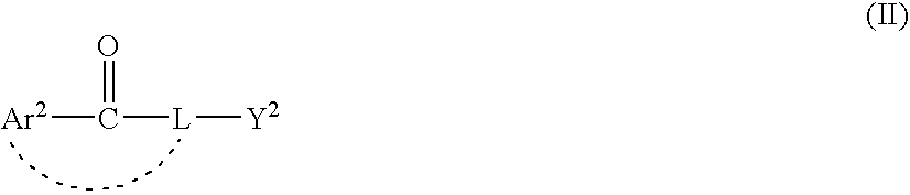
[Ar2]C(=O)[L][Y2]
